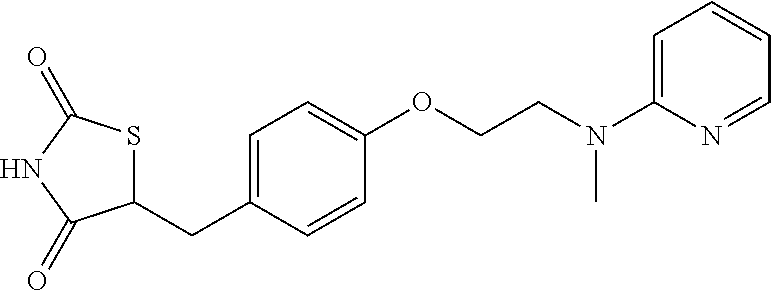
C1(CC2=CC=C(OCCN(C3=CC=CC=N3)C)C=C2)SC(=O)NC1=O
